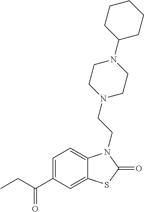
C1=C(C(CC)=O)C=C2C(=C1)N(CCN1CCN(C3CCCCC3)CC1)C(=O)S2
